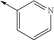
C1(->C)=CC=CN=C1
